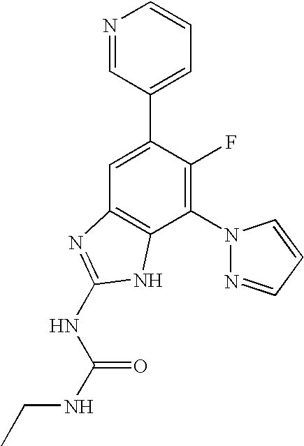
C1=C(C2=CC=CN=C2)C(F)=C(N2N=CC=C2)C2=C1N=C(NC(=O)NCC)N2
